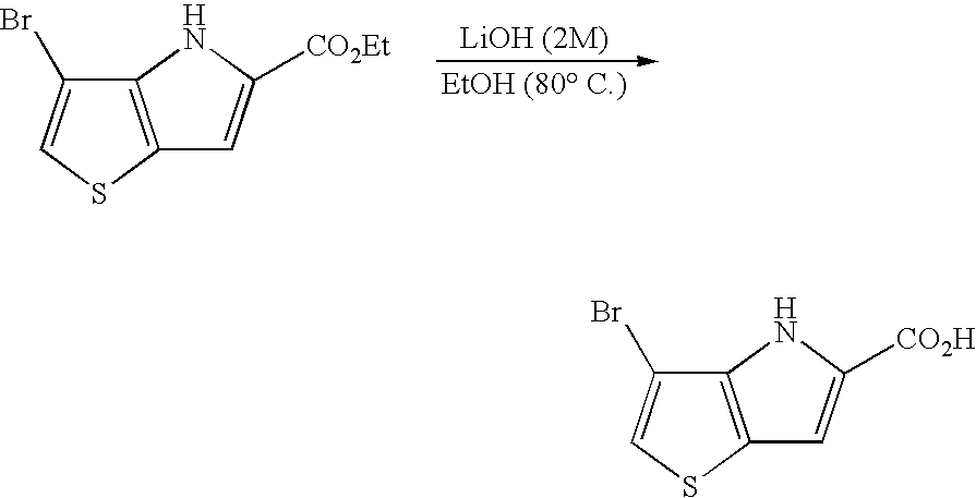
C12=C(SC=C1Br)C=C([CO2Et])N2.C12=C(SC=C1Br)C=C([CO2H])N2
